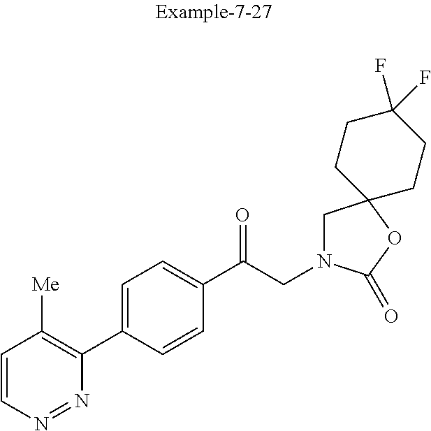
C1=CN=NC(C2=CC=C(C(CN3CC4(OC3=O)CCC(F)(F)CC4)=O)C=C2)=C1[Me]
